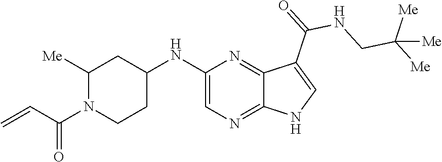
C1(NC2CC([Me])N(C(C=C)=O)CC2)=CN=C2C(=N1)C(C(NCC([Me])([Me])[Me])=O)=CN2
